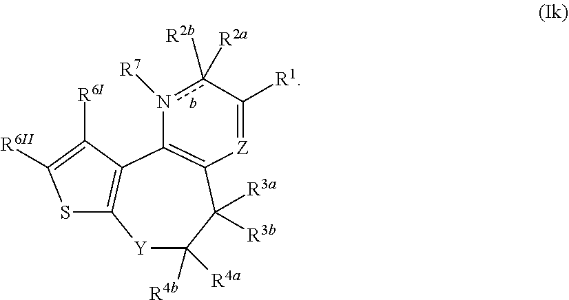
[Y]1C([R4a])([R4b])C([R3a])([R3b])C2=C(n([R7])c([R2b])([R2a])C([R1])=[Z]2)C2=C1SC([R6II])=C2[R6I]
